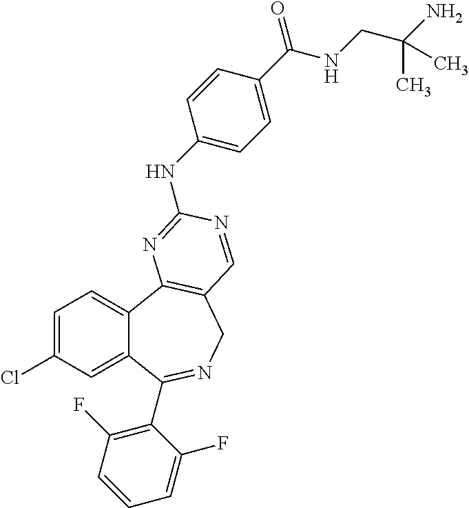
C1=C(Cl)C=C2C(=C1)C1=C(CN=C2C2=C(F)C=CC=C2F)C=NC(NC2=CC=C(C(NCC(N)(C)C)=O)C=C2)=N1
